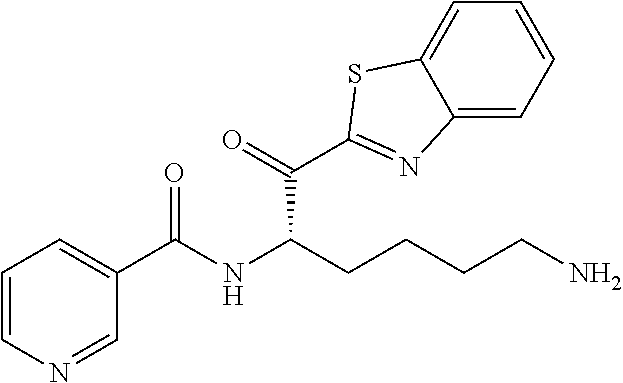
N1=C(C(C(CCCCN)NC(C2=CC=CN=C2)=O)=O)SC2=CC=CC=C12
